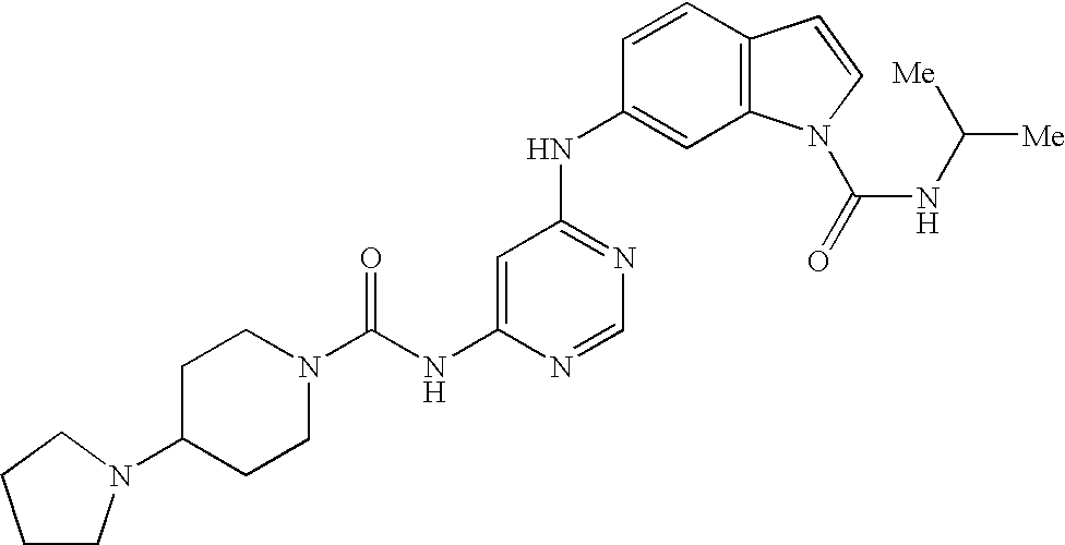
C(NC1=CC(NC2=CC3=C(C=C2)C=CN3C(=O)NC([Me])[Me])=NC=N1)(N1CCC(N2CCCC2)CC1)=O
